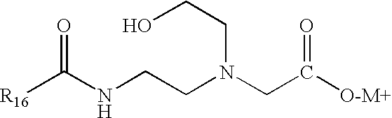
[R16]C(NCCN(CC([O-M+])=O)CCO)=O
